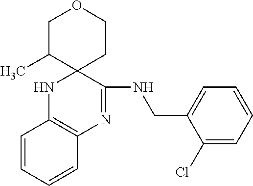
C1C(C)C2(CCO1)NC1=C(N=C2NCC2=CC=CC=C2Cl)C=CC=C1
